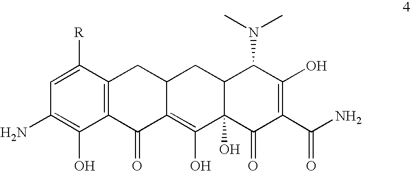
C1(N)=C(O)C2=C(C([R])=C1)CC1C(=C(O)C3(O)C(C1)C(N(C)C)C(O)=C(C(N)=O)C3=O)C2=O
